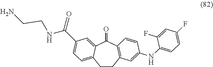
C1CC2=C(C(=O)C3=CC(C(NCCN)=O)=CC=C13)C=CC(NC1=CC=C(F)C=C1F)=C2
